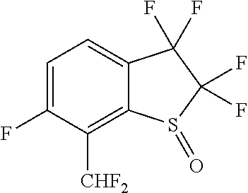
C1=C(F)C([CHF2])=C2C(=C1)C(F)(F)C(F)(F)S2=O
